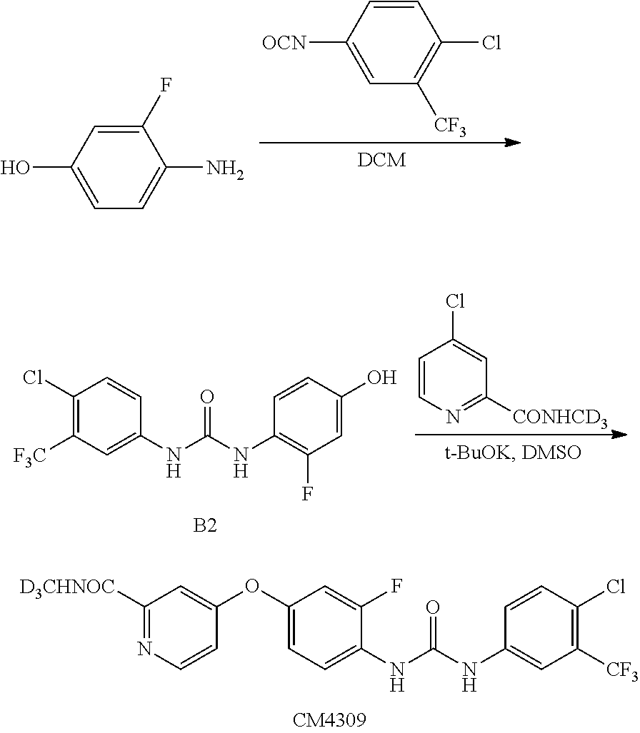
C1=CC([OCN])=CC([CF3])=C1Cl.C1(F)=CC(O)=CC=C1N.C1=CN=C([CONHCD3])C=C1Cl.C1(Cl)=C([F3C])C=C(NC(NC2=C(F)C=C(O)C=C2)=O)C=C1.[B2].C1(OC2=CC([D3CHNOC])=NC=C2)=CC=C(NC(NC2=CC([CF3])=C(Cl)C=C2)=O)C(F)=C1
